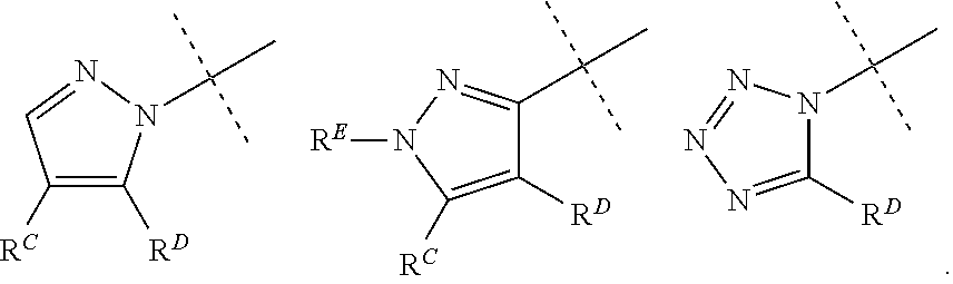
C1([RC])=C([RD])N(C(C)(C)C)N=C1.C1([RD])=C([RC])N([RE])N=C1C(C)(C)C.C1([RD])=NN=NN1C(C)(C)C
